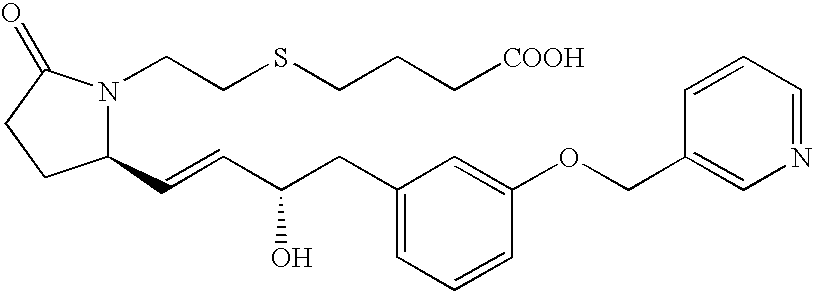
C1(C=CC(CC2=CC=CC(OCC3=CN=CC=C3)=C2)O)N(CCSCCC[COOH])C(=O)CC1
